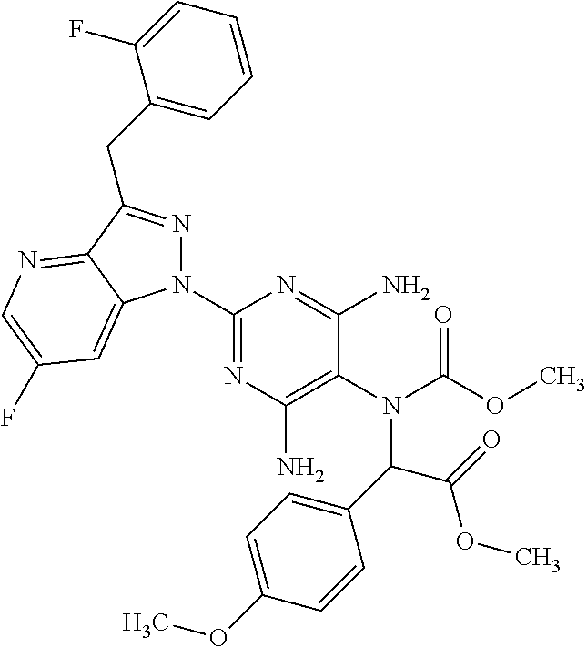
C1(N2N=C(CC3=CC=CC=C3F)C3=NC=C(F)C=C23)=NC(N)=C(N(C(OC)=O)C(C(OC)=O)C2=CC=C(OC)C=C2)C(N)=N1
